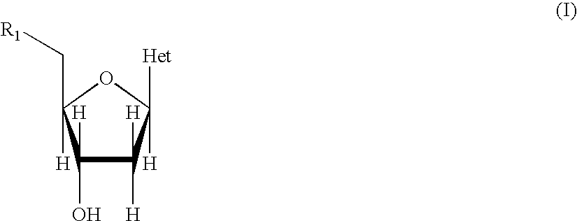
C1([H])(O)C([H])([H])C([Het])([H])OC1([H])C[R1]
